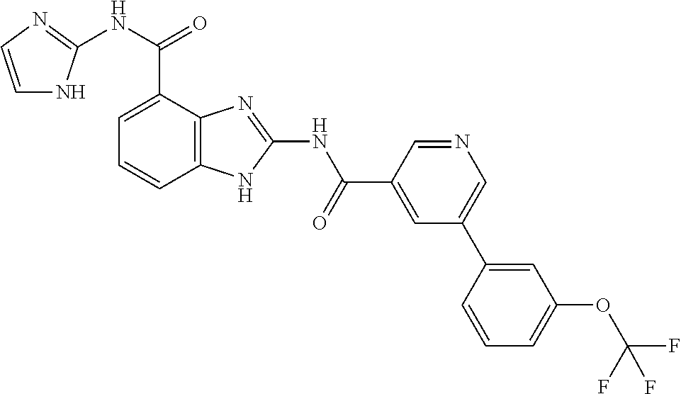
C12=C(C=CC=C1C(NC1=NC=CN1)=O)NC(NC(=O)C1=CC(C3=CC(OC(F)(F)F)=CC=C3)=CN=C1)=N2
